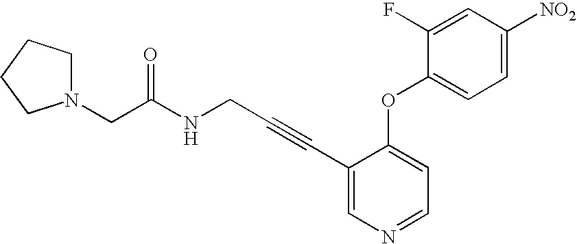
C1(C#CCNC(CN2CCCC2)=O)=CN=CC=C1OC1=CC=C([NO2])C=C1F
